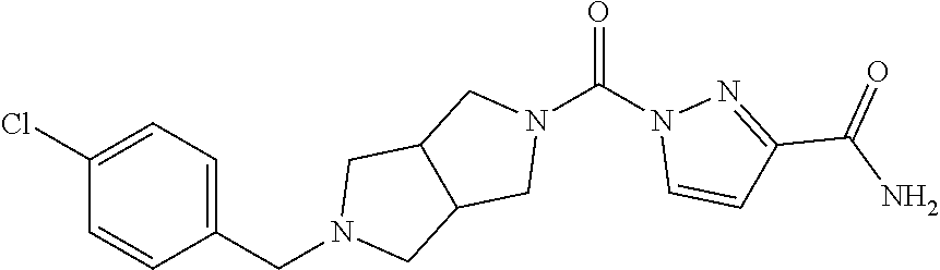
O=C(N1C=CC(C(N)=O)=N1)N1CC2C(C1)CN(CC1=CC=C(Cl)C=C1)C2
